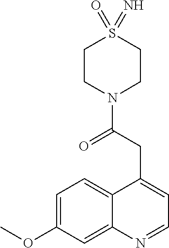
C12=CC=C(OC)C=C1N=CC=C2CC(=O)N1CCS(=O)(=N)CC1
